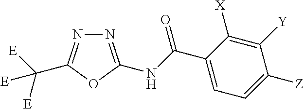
N1=C(NC(C2=CC=C([Z])C([Y])=C2[X])=O)OC(C([E])([E])[E])=N1
